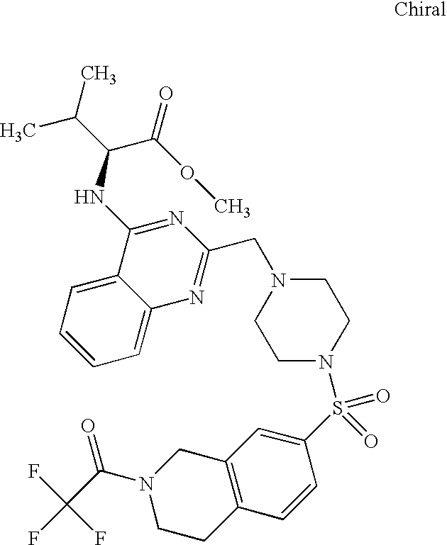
C1=CC=C2C(=C1)C(NC(C(=O)OC)C(C)C)=NC(CN1CCN(S(C3=CC4=C(C=C3)CCN(C(C(F)(F)F)=O)C4)(=O)=O)CC1)=N2
